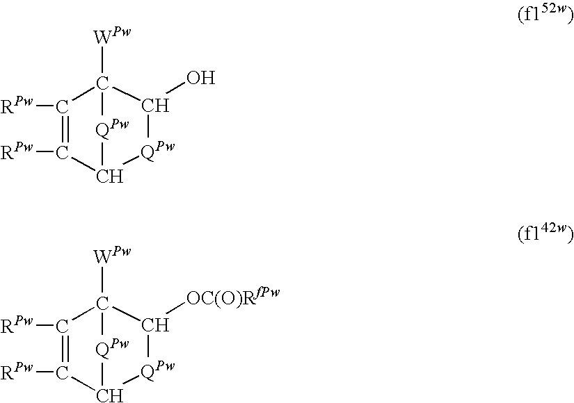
C1([RPw])=C([RPw])C2[QPw]C(O)C1([WPw])[QPw]2.C1([RPw])=C([RPw])C2[QPw]C([OC(O)RfPw])C1([WPw])[QPw]2
